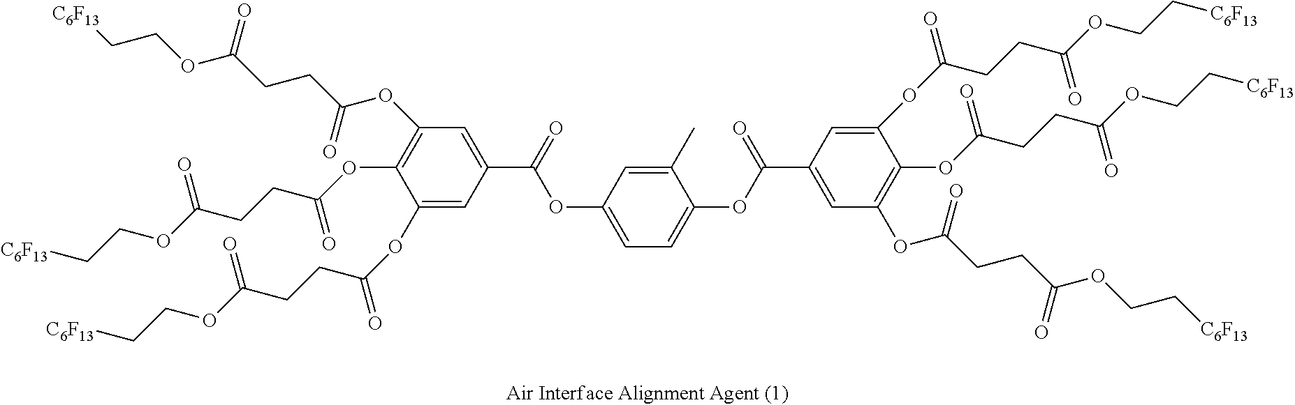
[C6F13]CCOC(CCC(OC1=C(OC(CCC(OCC[C6F13])=O)=O)C(OC(=O)CCC(OCC[C6F13])=O)=CC(C(=O)OC2=CC=C(OC(C3=CC(OC(CCC(OCC[C6F13])=O)=O)=C(OC(CCC(OCC[C6F13])=O)=O)C(OC(=O)CCC(OCC[C6F13])=O)=C3)=O)C(C)=C2)=C1)=O)=O
